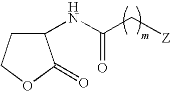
C1(NC(C[Z])=O)CCOC1=O
